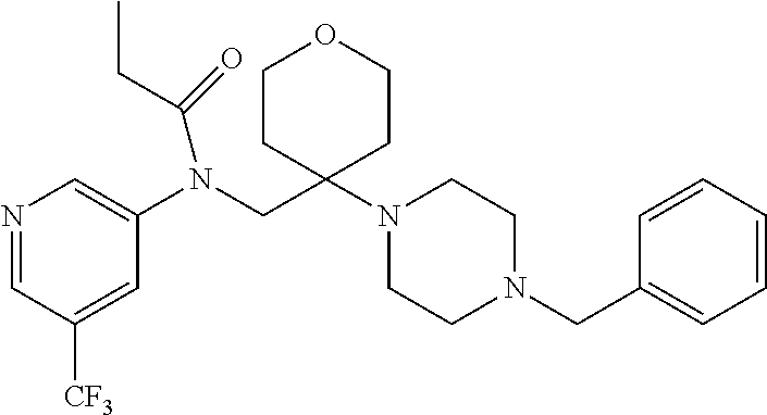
C1=C([CF3])C=NC=C1N(CC1(N2CCN(CC3=CC=CC=C3)CC2)CCOCC1)C(=O)CC
